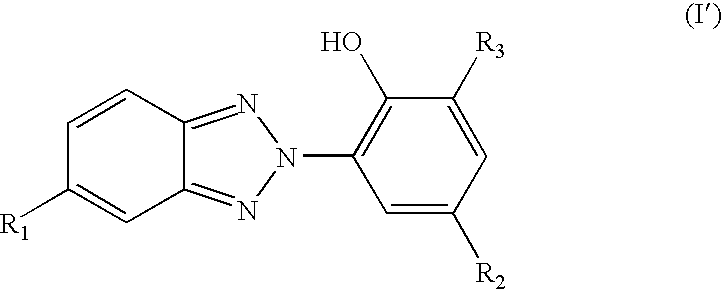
C1=C([R2])C=C([R3])C(O)=C1N1N=C2C(=N1)C=C([R1])C=C2
